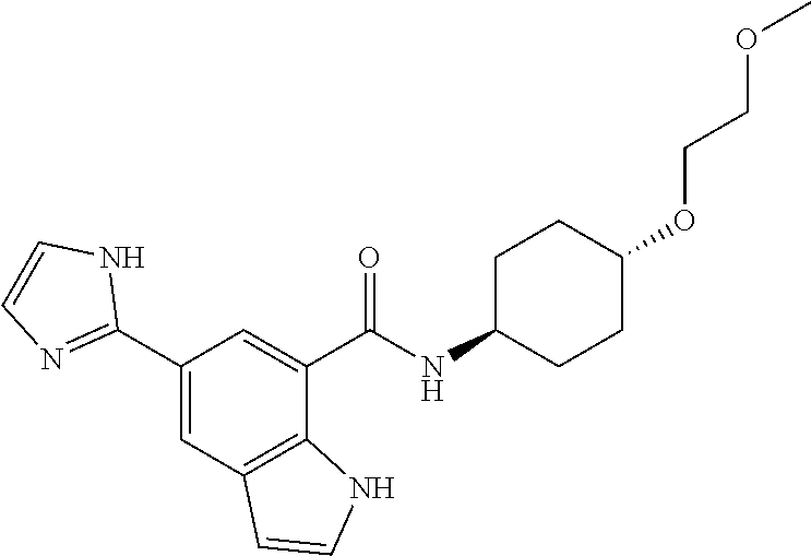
C1(C2=NC=CN2)=CC2=C(C(C(NC3CCC(OCCOC)CC3)=O)=C1)NC=C2
